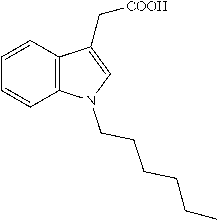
[COOH]CC1=CN(CCCCCC)C2=C1C=CC=C2
